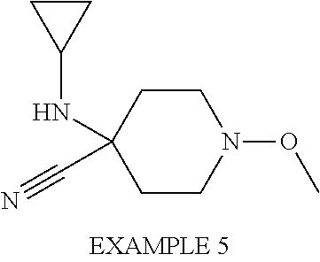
C1CN(OC)CCC1(NC1CC1)C#N
